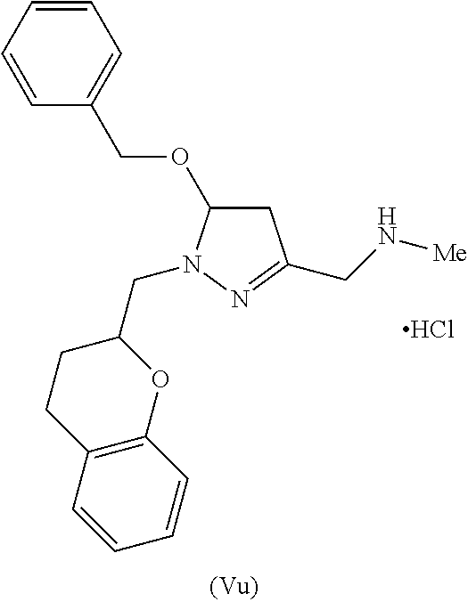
C1C(OCC2=CC=CC=C2)N(CC2CCC3=C(O2)C=CC=C3)N=C1CN[Me].Cl
